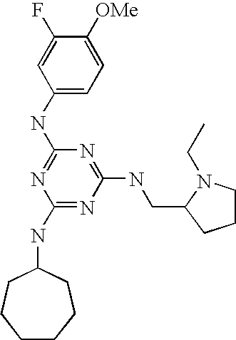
C1(NC2CCCCCC2)=NC(NCC2CCCN2CC)=NC(NC2=CC=C([OMe])C(F)=C2)=N1
